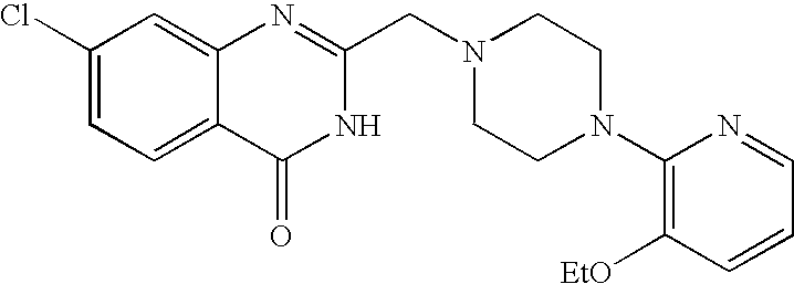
C1(Cl)=CC=C2C(=C1)N=C(CN1CCN(C3=C([EtO])C=CC=N3)CC1)NC2=O
